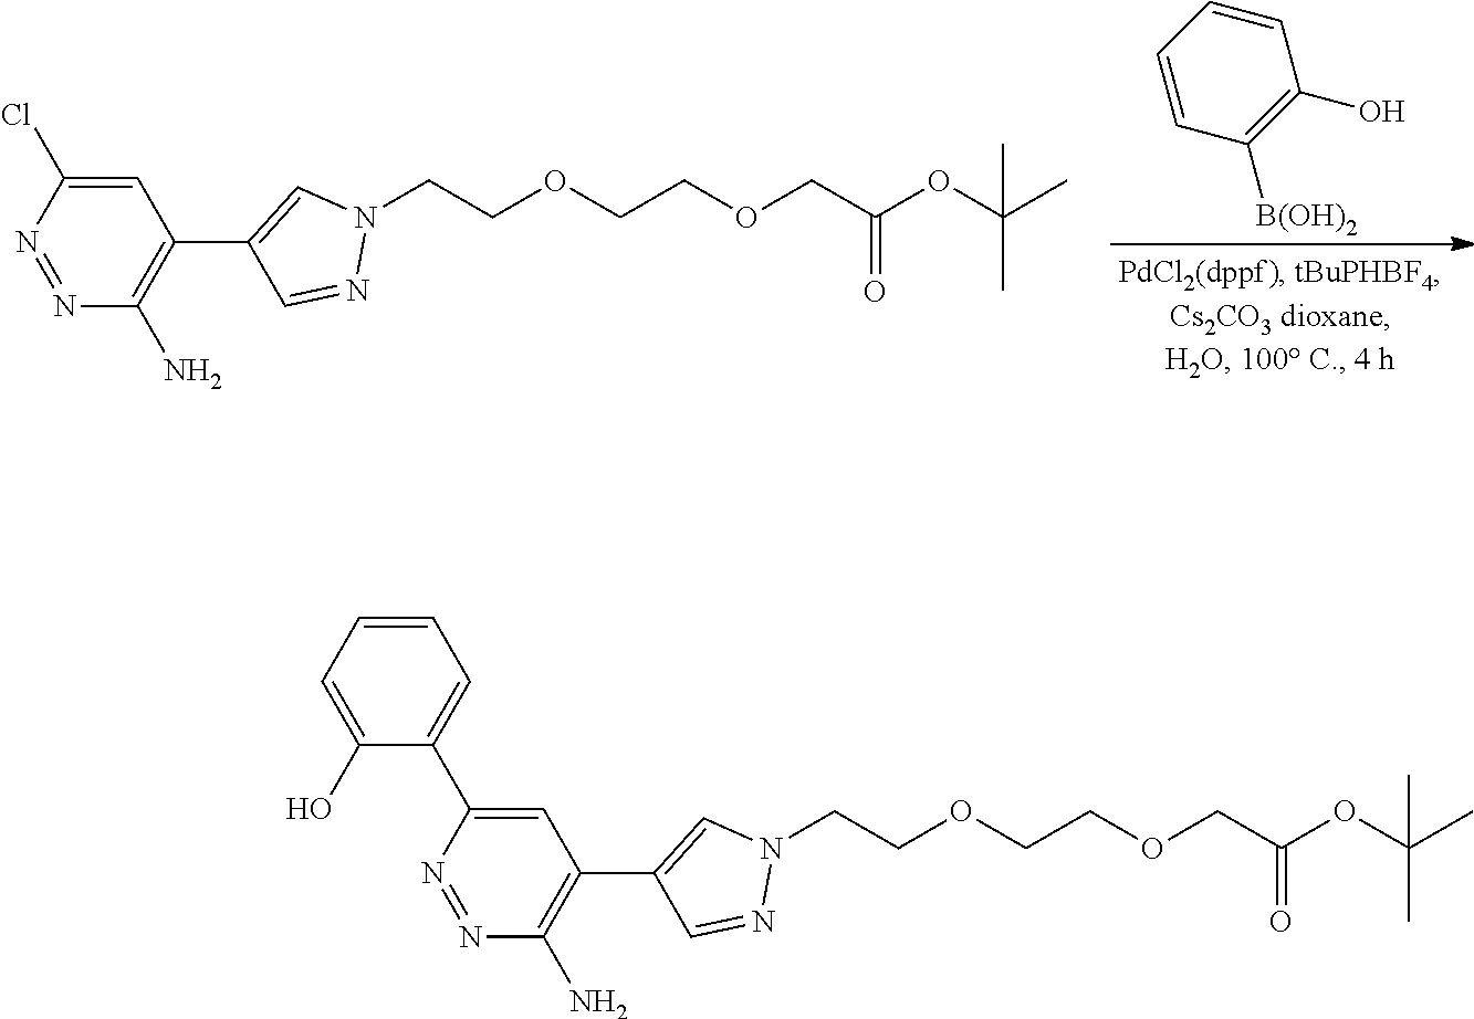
C1=CC([B(OH)2])=C(O)C=C1.N1(CCOCCOCC(OC(C)(C)C)=O)C=C(C2=C(N)N=NC(Cl)=C2)C=N1.N1(CCOCCOCC(OC(C)(C)C)=O)C=C(C2=C(N)N=NC(C3=CC=CC=C3O)=C2)C=N1
